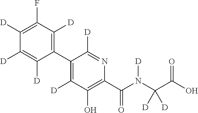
C1(C2=C([D])C(O)=C(C(N(C(C(O)=O)([D])[D])[D])=O)N=C2[D])=C([D])C(F)=C([D])C([D])=C1[D]
